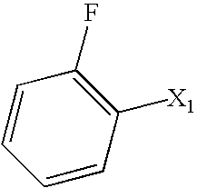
C1=CC([X1])=C(F)C=C1
